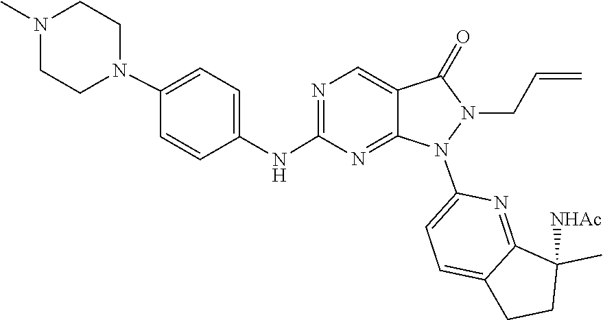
C1=C2CCC([NHAc])(C)C2=NC(N2C3=NC(NC4=CC=C(N5CCN(C)CC5)C=C4)=NC=C3C(=O)N2CC=C)=C1
